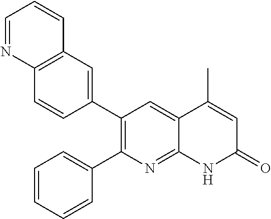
C12=C(C=C(C3=C(C4=CC=CC=C4)N=C4C(=C3)C(C)=CC(=O)N4)C=C1)C=CC=N2
